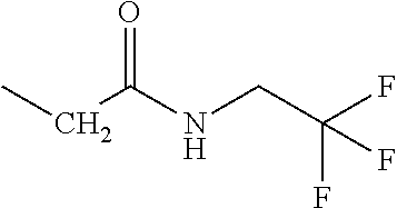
C(C(NCC(F)(F)F)=O)C
